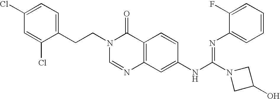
C1(Cl)=CC=C(CCN2C=NC3=C(C2=O)C=CC(NC(=NC2=CC=CC=C2F)N2CC(O)C2)=C3)C(Cl)=C1
